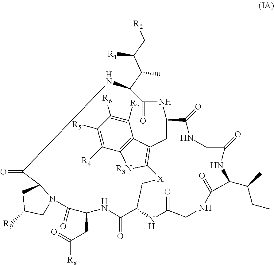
N12C(=O)C(CC(=O)[R8])NC(=O)C3C[X]C4=C(C5=C(C([R4])=C([R5])C([R6])=C5[R7])[R3N]4)CC(C(=O)NCC(=O)NC(C(C)CC)C(=O)NCC(=O)N3)NC(=O)C(C(C(C[R2])[R1])C)NC(=O)C1CC([R9])C2
